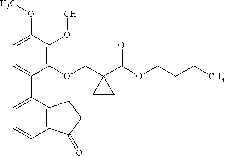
C1=C(OC)C(OC)=C(OCC2(C(OCCCC)=O)CC2)C(C2=CC=CC3=C2CCC3=O)=C1
